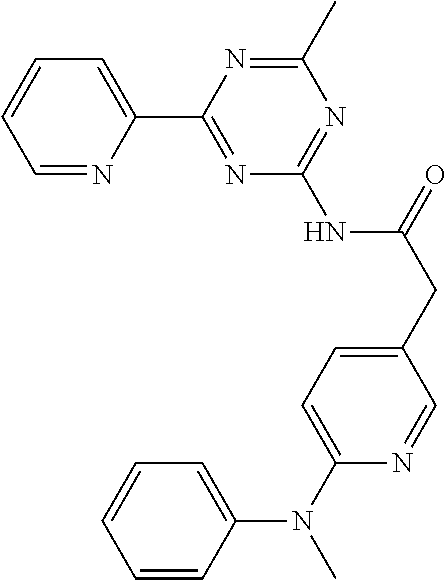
C1=NC(C2=NC(NC(CC3=CC=C(N(C)C4=CC=CC=C4)N=C3)=O)=NC(C)=N2)=CC=C1
